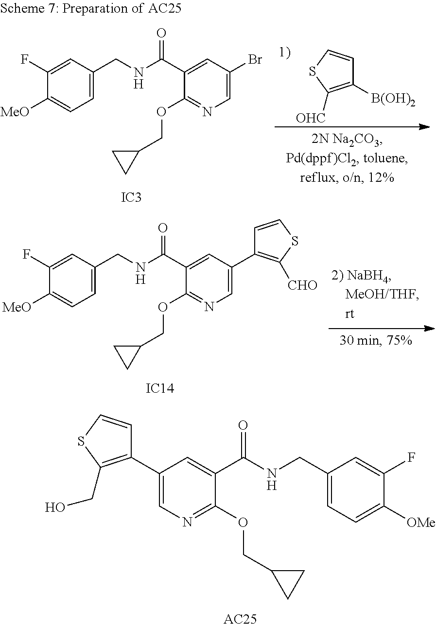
C1(C2=C(CO)SC=C2)=CN=C(OCC2CC2)C(C(NCC2=CC=C([OMe])C(F)=C2)=O)=C1.C1([B(OH)2])=C([OHC])SC=C1.C1=C(CNC(C2=CC(Br)=CN=C2OCC2CC2)=O)C=C(F)C([MeO])=C1.[IC3].C1=C(CNC(C2=CC(C3=C([CHO])SC=C3)=CN=C2OCC2CC2)=O)C=C(F)C([MeO])=C1.[IC14]
